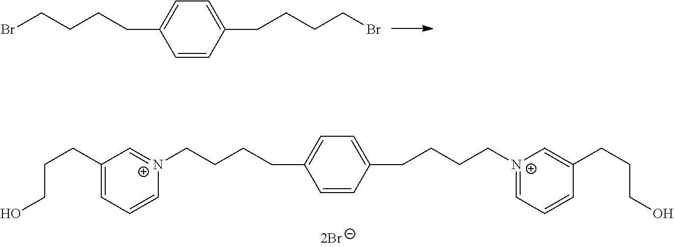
C1=CC(CCCCBr)=CC=C1CCCCBr.C1=CC(CCCC[N+]2=CC=CC(CCCO)=C2)=CC=C1CCCC[N+]1=CC(CCCO)=CC=C1
